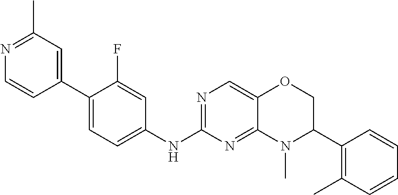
C1(C2=CC(C)=NC=C2)=CC=C(NC2=NC=C3C(=N2)N(C)C(C2=C(C)C=CC=C2)CO3)C=C1F
